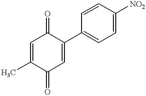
C1=C(C)C(=O)C=C(C2=CC=C([NO2])C=C2)C1=O
